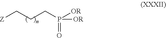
[Z]CCCP([OR])([OR])=O
